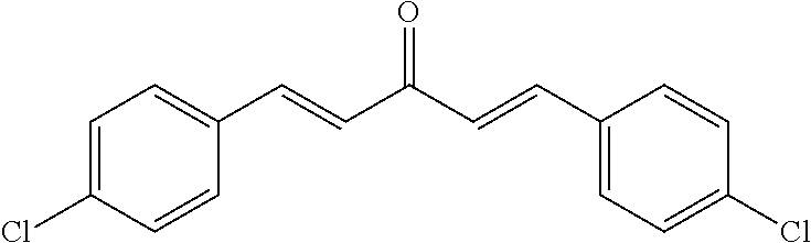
C1=C(Cl)C=CC(C=CC(C=CC2=CC=C(Cl)C=C2)=O)=C1
